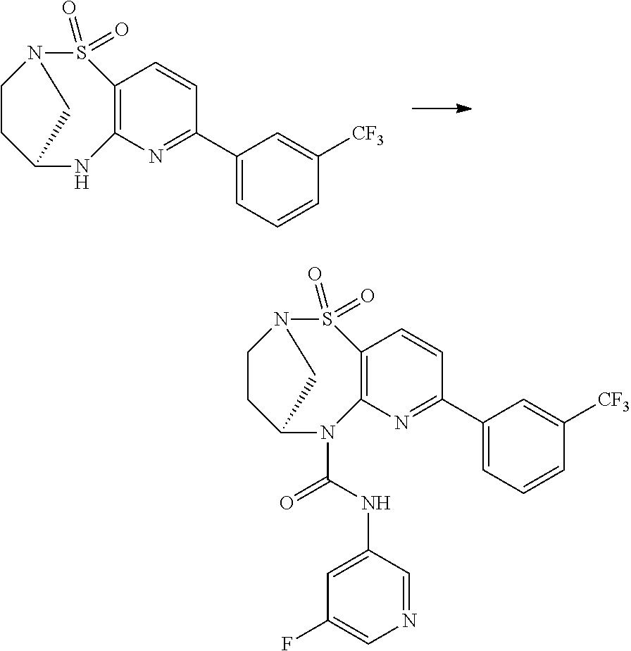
C12=C(N=C(C3=CC=CC([CF3])=C3)C=C1)NC1CCN(S2(=O)=O)C1.C12=C(N=C(C3=CC=CC([CF3])=C3)C=C1)N(C(NC1=CC(F)=CN=C1)=O)C1CCN(S2(=O)=O)C1
